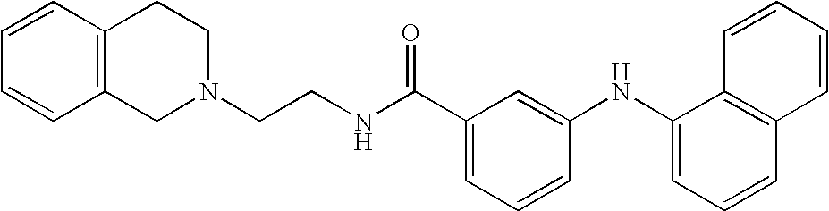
N1(CCNC(C2=CC=CC(NC3=CC=CC4=C3C=CC=C4)=C2)=O)CCC2=C(C1)C=CC=C2
